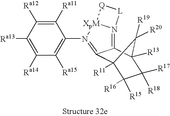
C1([Ra11])=C([Ra12])C([Ra13])=C([Ra14])C([Ra15])=C1N1=C2C3([R11])C([R15])([R16])C([R17])([R18])C([R13])(C2=N2[XpM]1[Q][L]2)C3([R20])[R19]
